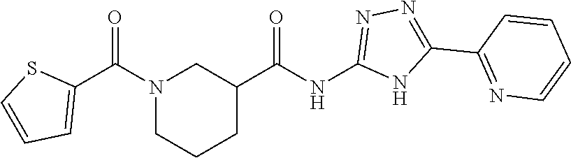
N1(C(C2=CC=CS2)=O)CCCC(C(NC2=NN=C(C3=NC=CC=C3)N2)=O)C1
